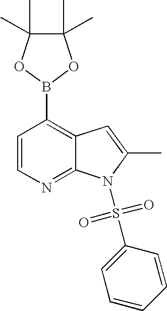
B1(C2=C3C(=NC=C2)N(S(C2=CC=CC=C2)(=O)=O)C(C)=C3)OC(C)(C)C(C)(C)O1
